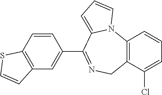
C1(C2=NCC3=C(N4C2=CC=C4)C=CC=C3Cl)=CC2=C(C=C1)SC=C2
